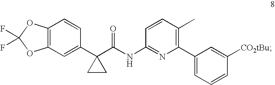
C12=C(OC(F)(F)O1)C=CC(C1(C(NC3=NC(C4=CC=CC([CO2tBu])=C4)=C(C)C=C3)=O)CC1)=C2
